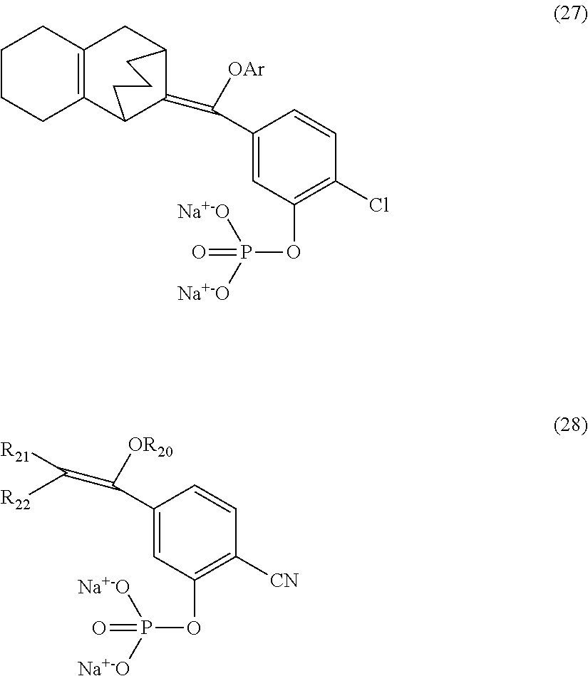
C1(C(=C2C3CC4=C(C2CCC3)CCCC4)[OAr])=CC(OP(=O)([Na+-O])[Na+-O])=C(Cl)C=C1.C1(C(=C([R22])[R21])[OR20])=CC(OP(=O)([Na+-O])[Na+-O])=C([CN])C=C1
